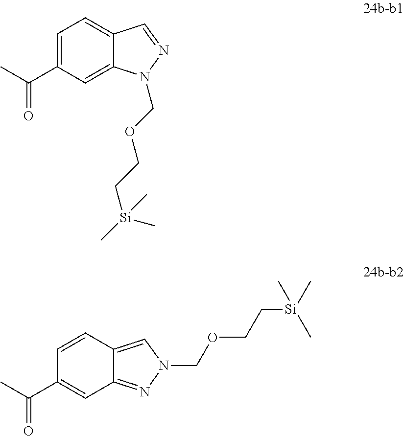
O=C(C)C1=CC=C2C(=C1)N(COCC[Si](C)(C)C)N=C2.C1=CC2=CN(COCC[Si](C)(C)C)N=C2C=C1C(C)=O
